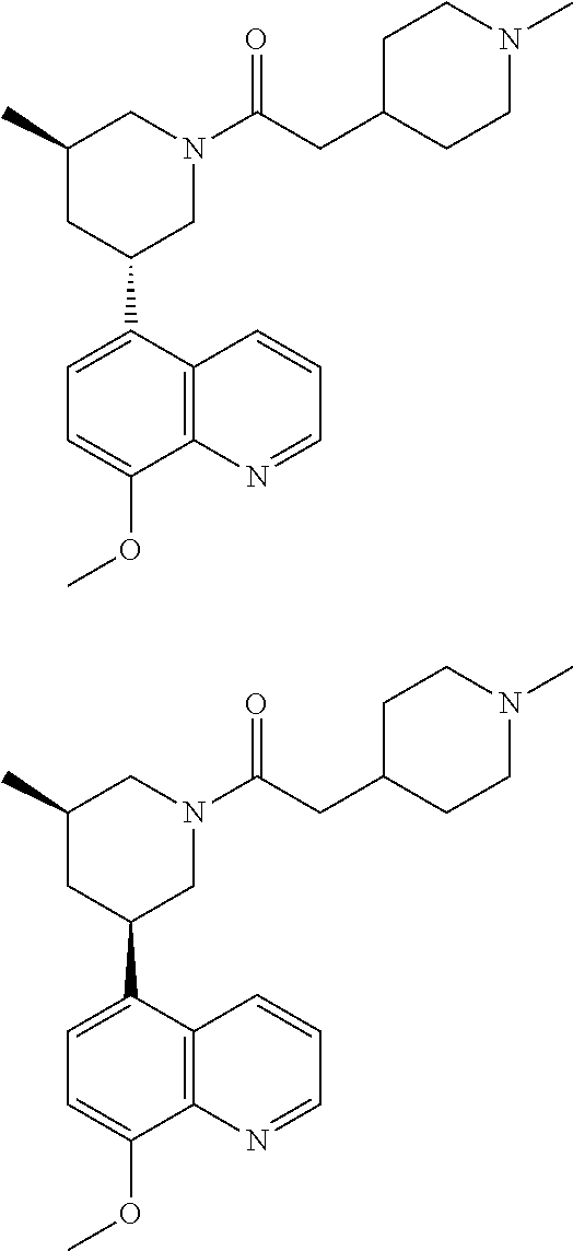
C1(OC)=CC=C(C2CC(C)CN(C(CC3CCN(C)CC3)=O)C2)C2=C1N=CC=C2.C1(OC)=CC=C(C2CC(C)CN(C(CC3CCN(C)CC3)=O)C2)C2=C1N=CC=C2
